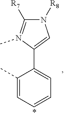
C1([R7])=N(C)C(C2=CC=CC=C2C)=CN1[R8]
